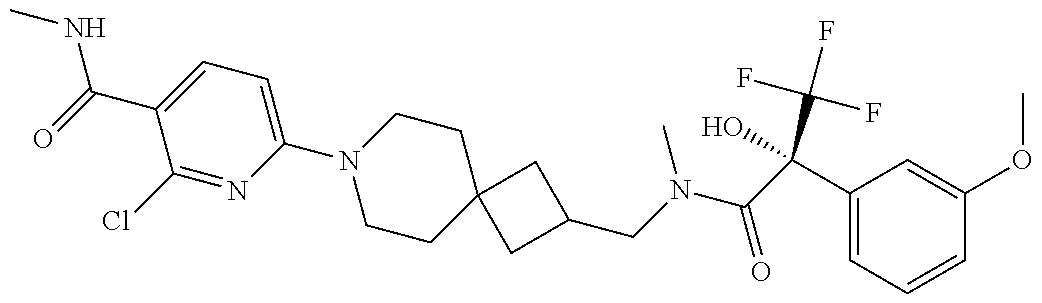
CNC(=O)C1=CC=C(N2CCC3(CC2)CC(CN(C(C(C2=CC=CC(OC)=C2)(O)C(F)(F)F)=O)C)C3)N=C1Cl
